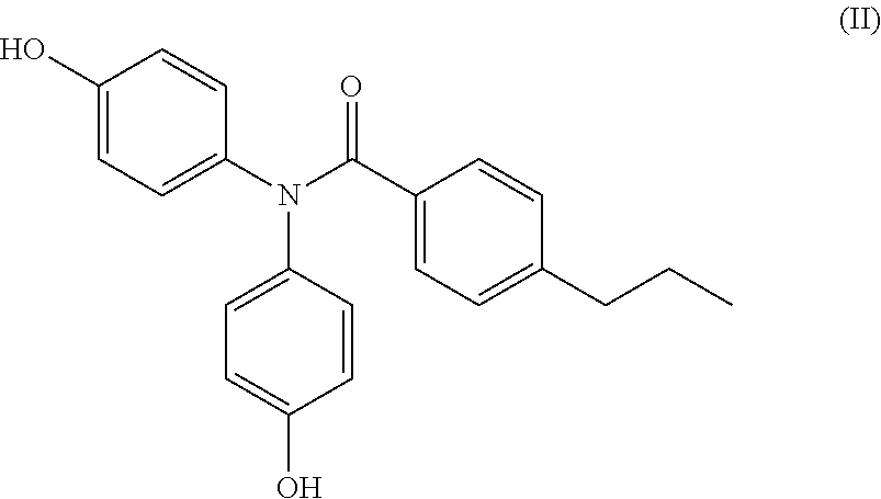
N(C1=CC=C(O)C=C1)(C1=CC=C(O)C=C1)C(C1=CC=C(CCC)C=C1)=O
